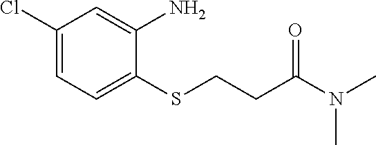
C1(Cl)=CC=C(SCCC(N(C)C)=O)C(N)=C1
